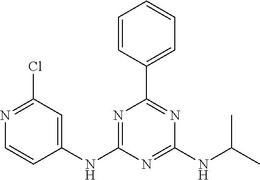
C1=CC(C2=NC(NC(C)C)=NC(NC3=CC(Cl)=NC=C3)=N2)=CC=C1
